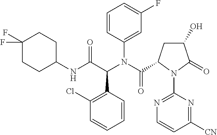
C1(Cl)=C(C(C(NC2CCC(F)(F)CC2)=O)N(C(=O)C2CC(O)C(=O)N2C2=NC=CC([CN])=N2)C2=CC(F)=CC=C2)C=CC=C1
